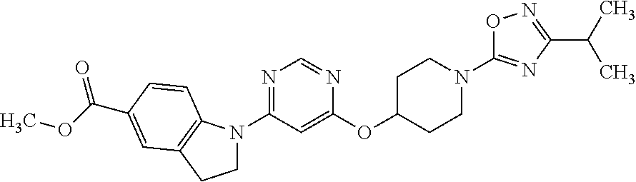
C1(OC2CCN(C3=NC(C(C)C)=NO3)CC2)=CC(N2CCC3=C2C=CC(C(=O)OC)=C3)=NC=N1
